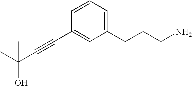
CC(C#CC1=CC(CCCN)=CC=C1)(C)O
